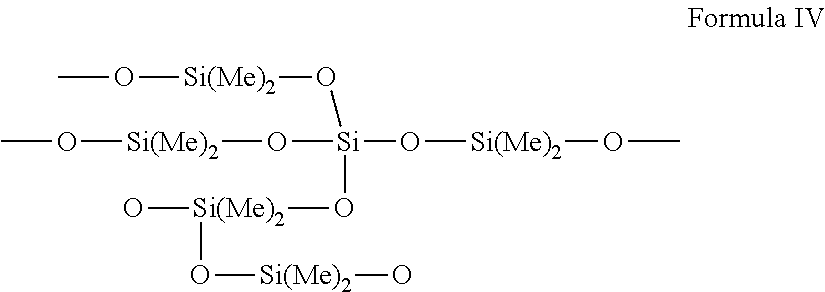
CO[Si(Me)2]O[Si](O[Si(Me)2]OC)(O[Si(Me)2]OC)O[Si(Me)2](O)O[Si(Me)2]O
